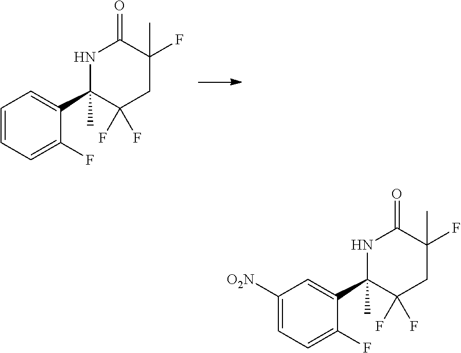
C1=CC=C(F)C(C2(C)NC(=O)C(C)(F)CC2(F)F)=C1.C1([O2N])=CC=C(F)C(C2(C)NC(=O)C(C)(F)CC2(F)F)=C1
